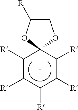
C1C([R])OC2(O1)C([R])C([R])C([R])C([R])C2[R]
